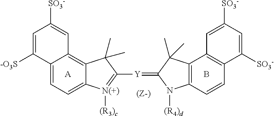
C1=C2C(=C3C(=C1)C([-O3S])=CC([SO3-])=C3)C(C)(C)C([Y]=C1N([(R4)d])C3=C(C1(C)C)C1=C(C=C3)C([SO3-])=CC([SO3-])=C1)=[N(+)]2[(R3)c].[A].B
